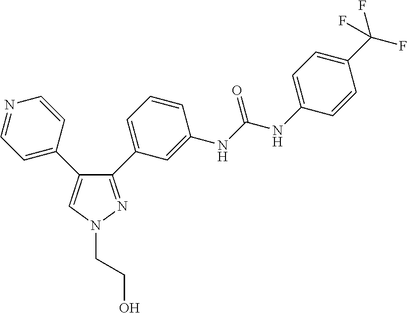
C1=C(NC(NC2=CC(C3=NN(CCO)C=C3C3=CC=NC=C3)=CC=C2)=O)C=CC(C(F)(F)F)=C1
